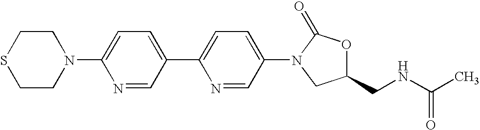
N1(C2=CC=C(C3=CC=C(N4C(=O)OC(CNC(C)=O)C4)C=N3)C=N2)CCSCC1
